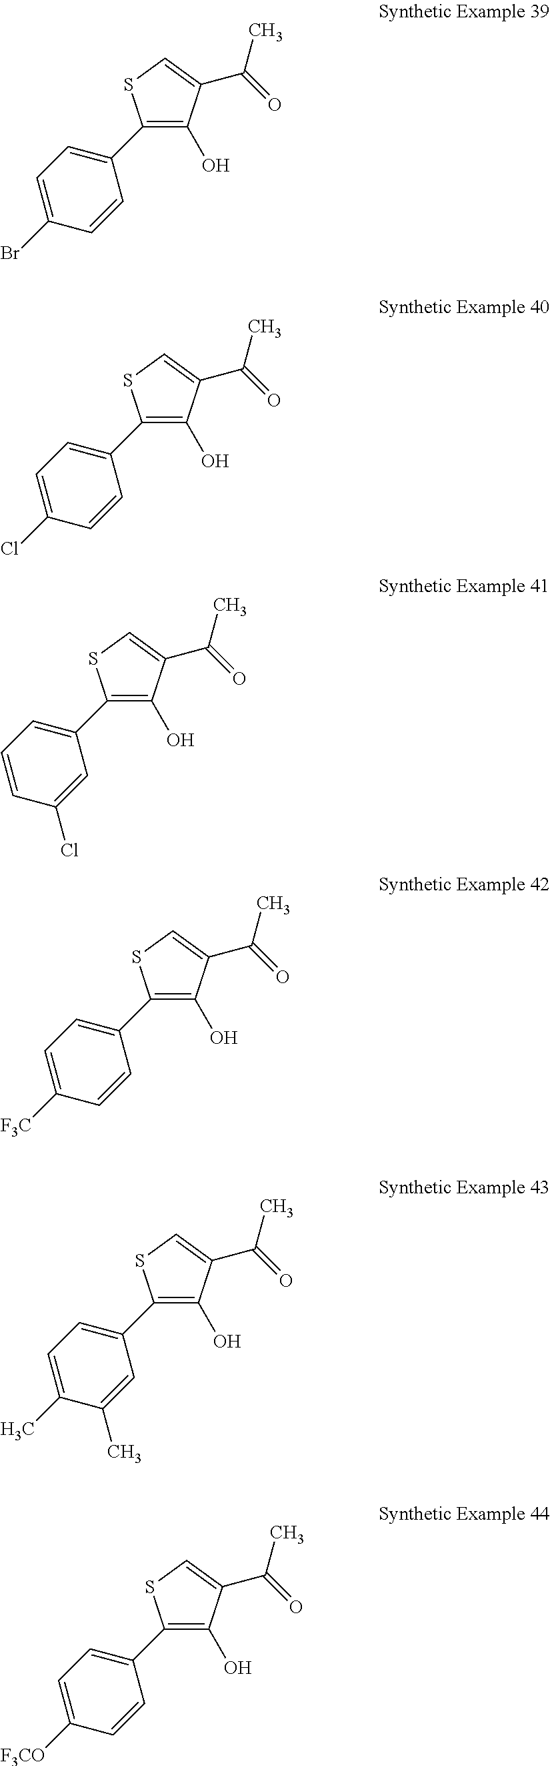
C1(C2=CC=C(Br)C=C2)=C(O)C(C(C)=O)=CS1.C1(C2=CC=C(Cl)C=C2)=C(O)C(C(C)=O)=CS1.C1(C2=CC=CC(Cl)=C2)=C(O)C(C(C)=O)=CS1.C1(C2=CC=C([F3C])C=C2)=C(O)C(C(C)=O)=CS1.C1(C2=CC=C(C)C(C)=C2)=C(O)C(C(C)=O)=CS1.C1(C2=CC=C([F3CO])C=C2)=C(O)C(C(C)=O)=CS1
